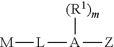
[Z][A]([(R1)m])[L][M]
